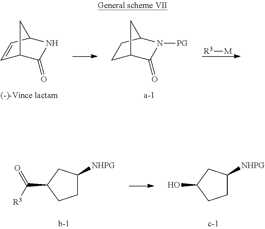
C1C([NHPG])CC(C([R3])=O)C1.C1C([NHPG])CC(O)C1.[R3][M].C1C2C(=O)N([PG])C(C1)C2.C1=CC2NC(=O)C1C2
